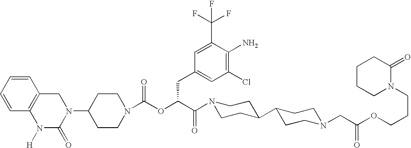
C1(N2CC3=C(N([H])C2=O)C=CC=C3)CCN(C(OC(C(=O)N2CCC(C3CCN(CC(OCCCN4C(=O)CCCC4)=O)CC3)CC2)CC2=CC(Cl)=C(N)C(C(F)(F)F)=C2)=O)CC1
